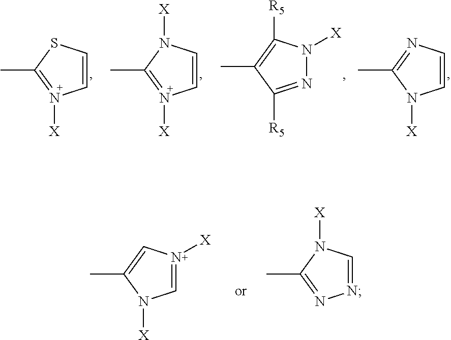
C1=CSC(C)=N1[X].C1=CN([X])C(C)=N1[X].N1=C([R5])C(C)=C([R5])N1[X].C1=CN=C(C)N1[X].C1=N([X])C=C(C)N1[X].N1=CN([X])C(C)=N1
